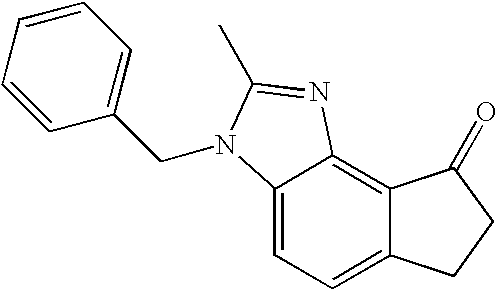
C12=CC=C3C(=C1N=C(C)N2CC1=CC=CC=C1)C(=O)CC3
